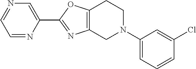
C1=NC(C2=NC3=C(O2)CCN(C2=CC=CC(Cl)=C2)C3)=CN=C1
